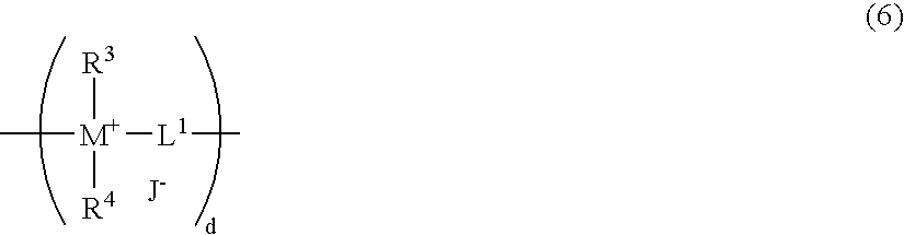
[R3][M+]([R4])([L1]C)C
